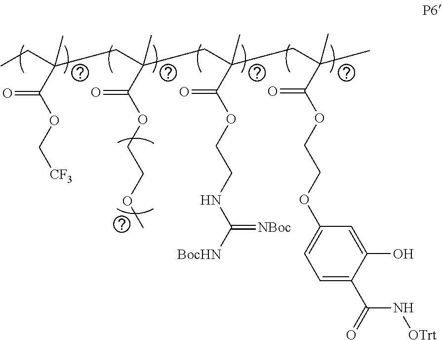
CC(C(OCCNC([BocHN])=[NBoc])=O)(CC(C)(C)C(OCCOC1=CC=C(C(=O)N[OTrt])C(O)=C1)=O)CC(C)(C(OCCOC)=O)CC(C)(C(OC[CF3])=O)CC
